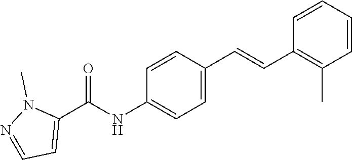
C1=CC=CC(C=CC2=CC=C(NC(C3=CC=NN3C)=O)C=C2)=C1C
